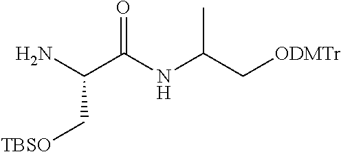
NC(C(NC(C[ODMTr])C)=O)C[TBSO]
